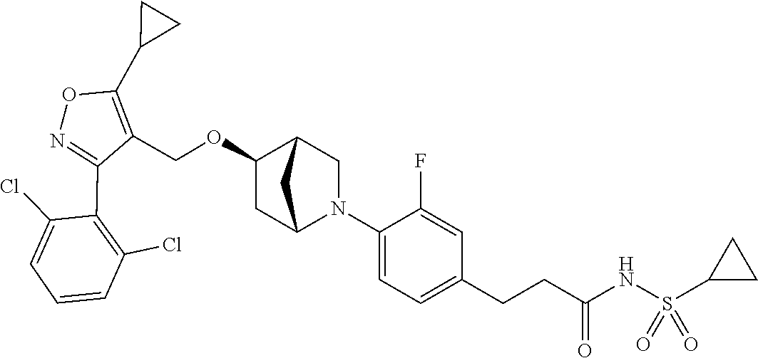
C1(C2=C(Cl)C=CC=C2Cl)=NOC(C2CC2)=C1COC1CC2N(C3=CC=C(CCC(NS(C4CC4)(=O)=O)=O)C=C3F)CC1C2
